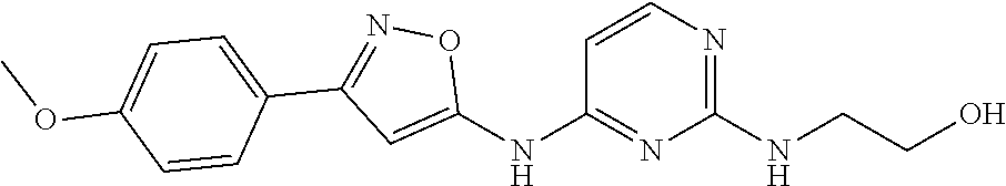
C1=CN=C(NCCO)N=C1NC1=CC(C2=CC=C(OC)C=C2)=NO1
